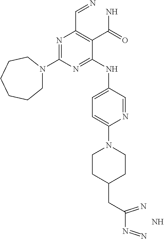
N.N1=C(N2CCCCCC2)N=C(NC2=CC=C(N3CCC(CC(N=N)=N)CC3)N=C2)C(C(N)=O)=C1C=N
